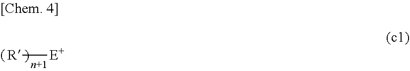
[R][E+]
